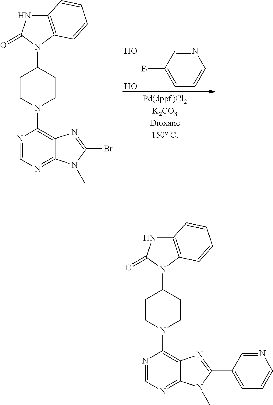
BC1=CC=CN=C1.O.O.C12=C(N(C3CCN(C4=C5C(=NC=N4)N(C)C(Br)=N5)CC3)C(=O)N1)C=CC=C2.C12=C(N(C3CCN(C4=C5C(=NC=N4)N(C)C(C4=CC=CN=C4)=N5)CC3)C(=O)N1)C=CC=C2
